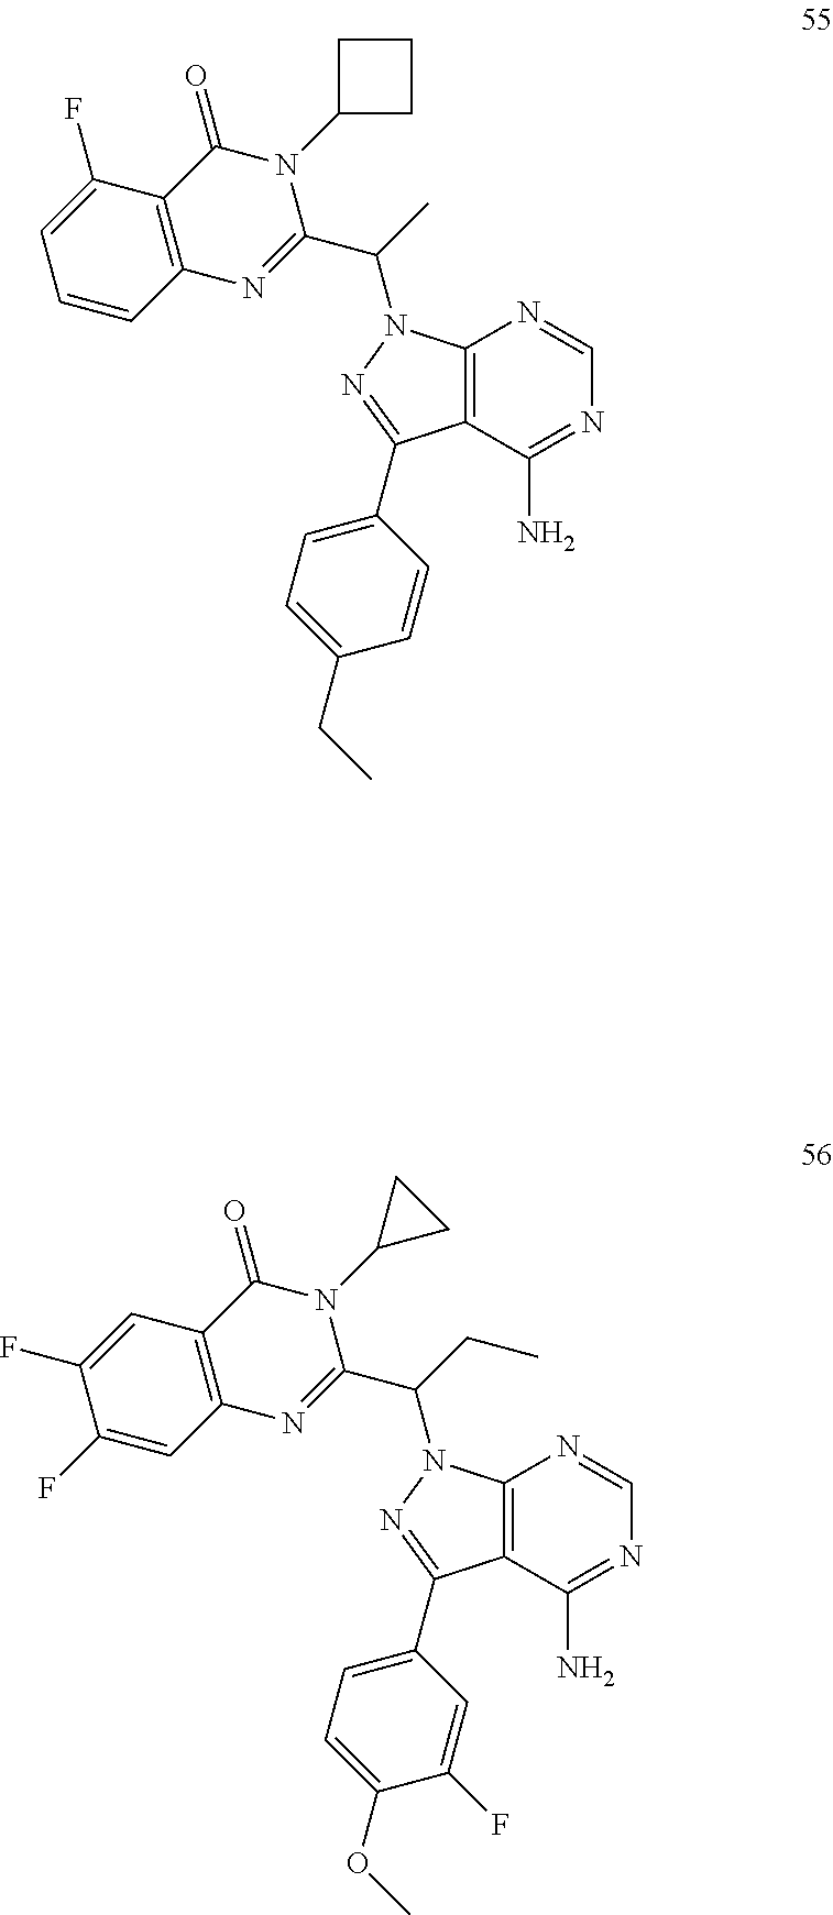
C12=C(C(N)=NC=N1)C(C1=CC=C(CC)C=C1)=NN2C(C)C1=NC2=C(C(=O)N1C1CCC1)C(F)=CC=C2.C12=C(C(N)=NC=N1)C(C1=CC=C(OC)C(F)=C1)=NN2C(CC)C1=NC2=C(C(=O)N1C1CC1)C=C(F)C(F)=C2
